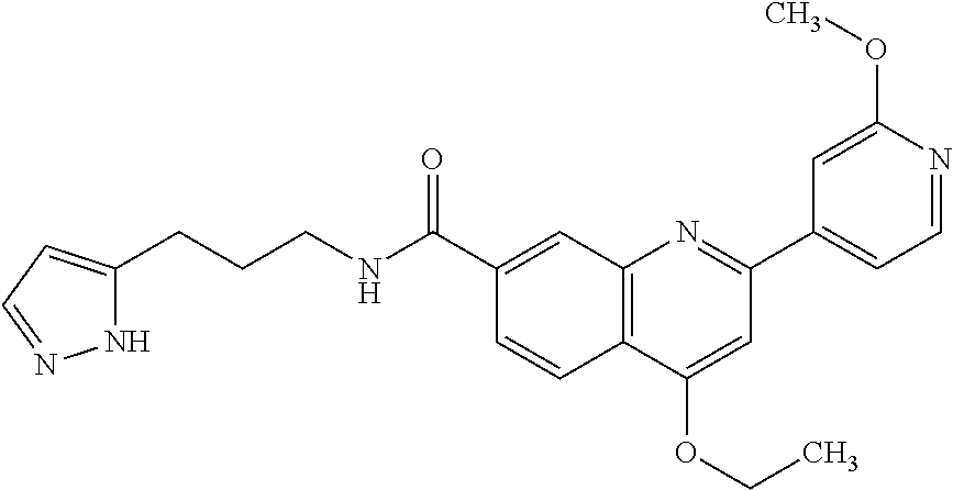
C1(C(NCCCC2=CC=NN2)=O)=CC2=C(C=C1)C(OCC)=CC(C1=CC=NC(OC)=C1)=N2
